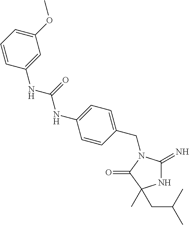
N1C(=N)N(CC2=CC=C(NC(NC3=CC(OC)=CC=C3)=O)C=C2)C(=O)C1(C)CC(C)C
